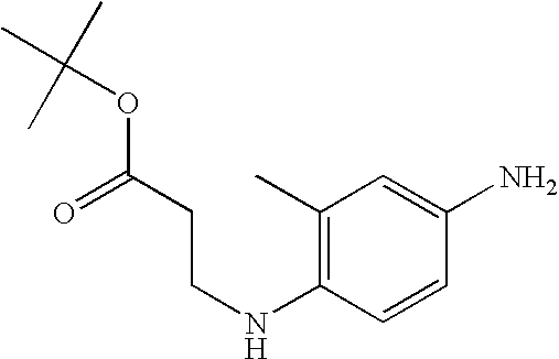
C1(C)=C(NCCC(OC(C)(C)C)=O)C=CC(N)=C1
